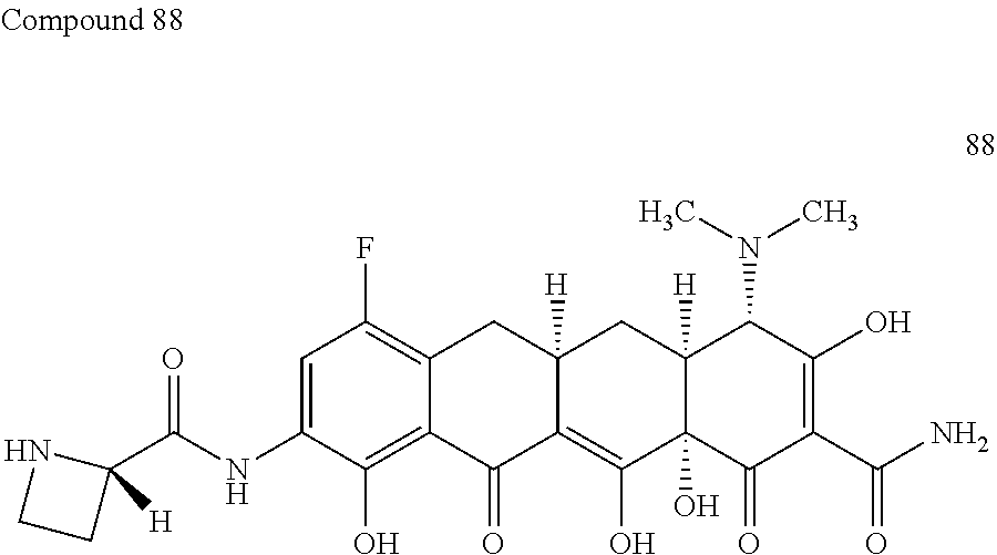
C1=C(NC(C2([H])NCC2)=O)C(O)=C2C(=C1F)CC1([H])C(=C(O)C3(O)C([H])(C1)C(N(C)C)C(O)=C(C(=O)N)C3=O)C2=O
